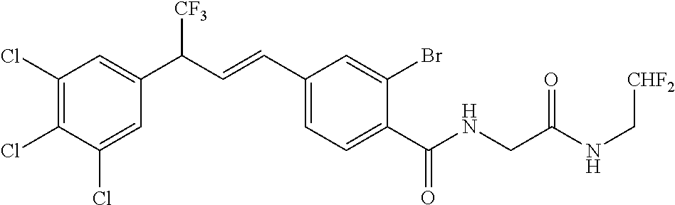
C1(Cl)=C(Cl)C(Cl)=CC(C(C=CC2=CC=C(C(NCC(NC[CHF2])=O)=O)C(Br)=C2)[CF3])=C1
